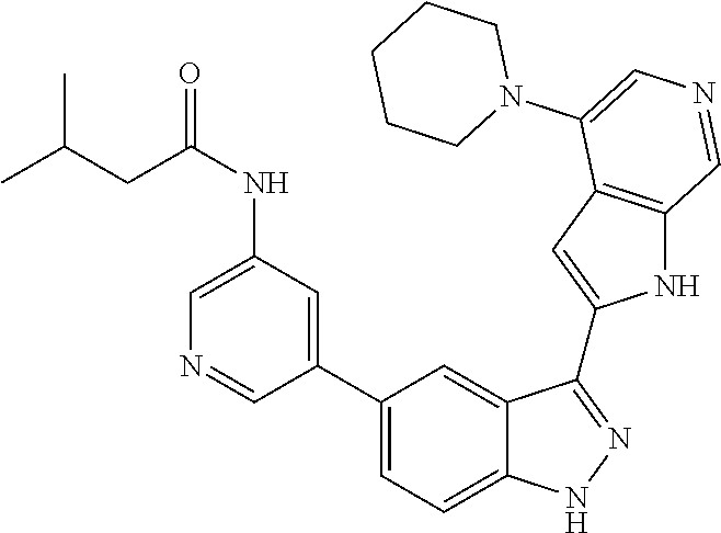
C1(C2=CC=C3C(=C2)C(C2=CC4=C(N2)C=NC=C4N2CCCCC2)=NN3)=CC(NC(CC(C)C)=O)=CN=C1
